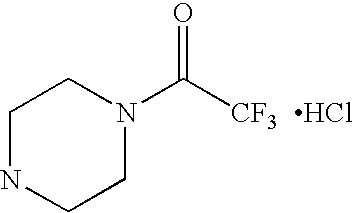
C1NCCN(C([CF3])=O)C1.Cl
